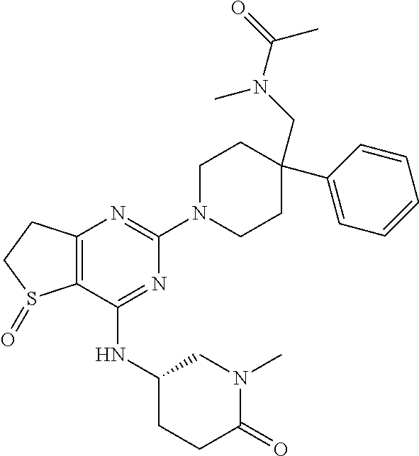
C12=C(N=C(N3CCC(C4=CC=CC=C4)(CN(C(=O)C)C)CC3)N=C1NC1CCC(=O)N(C)C1)CCS2=O
